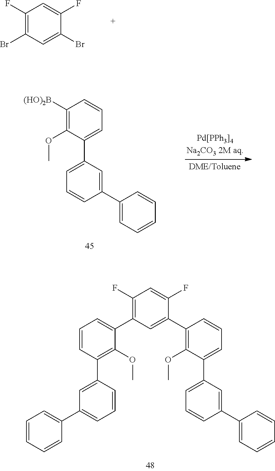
C1(F)=C(C2=CC=CC(C3=CC(C4=CC=CC=C4)=CC=C3)=C2OC)C=C(C2=C(OC)C(C3=CC=CC(C4=CC=CC=C4)=C3)=CC=C2)C(F)=C1.C1(F)=C(Br)C=C(Br)C(F)=C1.C1([(HO)2B])=C(OC)C(C2=CC=CC(C3=CC=CC=C3)=C2)=CC=C1
